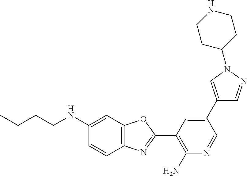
C(CNC1=CC2=C(C=C1)N=C(C1=C(N)N=CC(C3=CN(C4CCNCC4)N=C3)=C1)O2)CC
